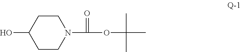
OC1CCN(C(=O)OC(C)(C)C)CC1
